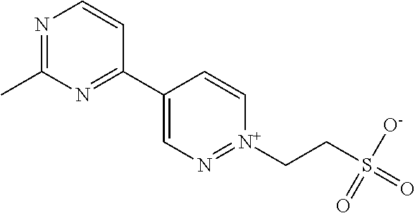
N1=C(C)N=C(C2=CN=[N+](CCS(=O)([O-])=O)C=C2)C=C1
